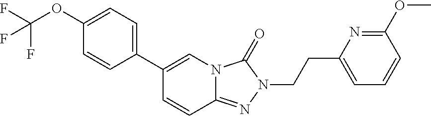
C1=CC2=NN(CCC3=CC=CC(OC)=N3)C(=O)N2C=C1C1=CC=C(OC(F)(F)F)C=C1
